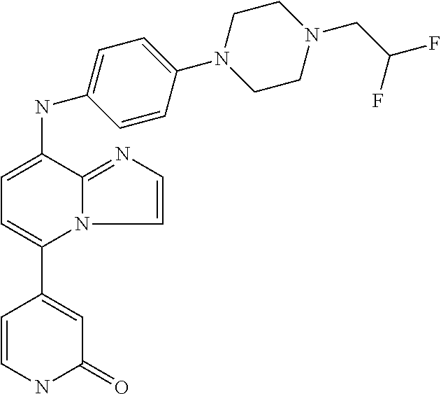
C1(C2=CC=C(NC3=CC=C(N4CCN(CC(F)F)CC4)C=C3)C3=NC=CN23)=CC(=O)NC=C1
